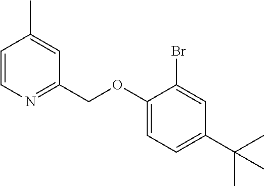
C1(OCC2=NC=CC(C)=C2)=CC=C(C(C)(C)C)C=C1Br
